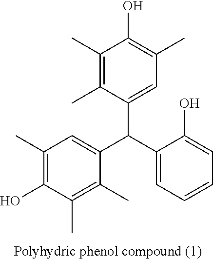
C1(C)=C(C)C(C(C2=CC=CC=C2O)C2=CC(C)=C(O)C(C)=C2C)=CC(C)=C1O
